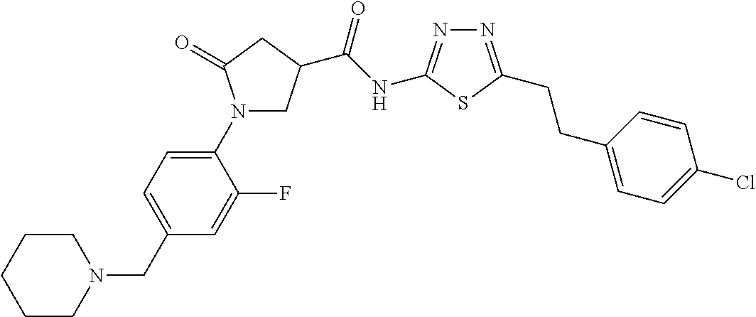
C1CN(CC2=CC=C(N3CC(C(=O)NC4=NN=C(CCC5=CC=C(Cl)C=C5)S4)CC3=O)C(F)=C2)CCC1
